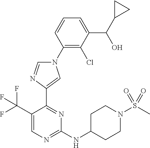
C1(N2C=NC(C3=NC(NC4CCN(S(C)(=O)=O)CC4)=NC=C3C(F)(F)F)=C2)=C(Cl)C(C(O)C2CC2)=CC=C1
